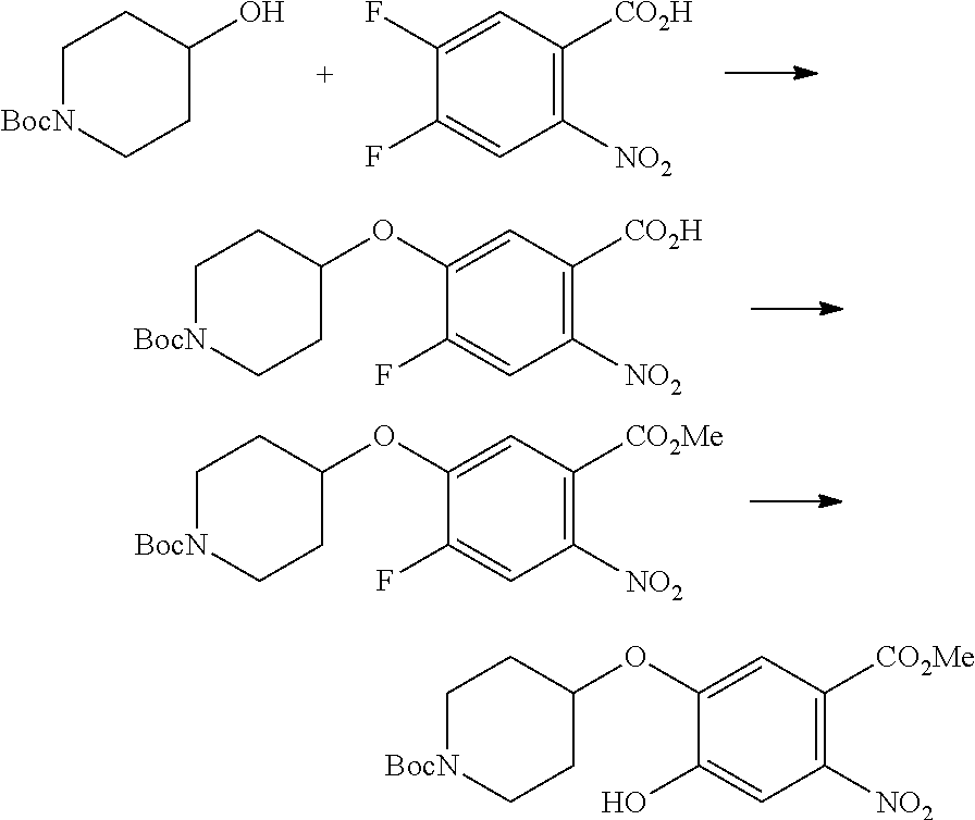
C1C[BocN]CCC1O.C1(F)=CC([NO2])=C([CO2H])C=C1F.C1(F)=CC([NO2])=C([CO2H])C=C1OC1CC[BocN]CC1.C1(F)=CC([NO2])=C([CO2Me])C=C1OC1CC[BocN]CC1.C1(O)=CC([NO2])=C([CO2Me])C=C1OC1CC[BocN]CC1
